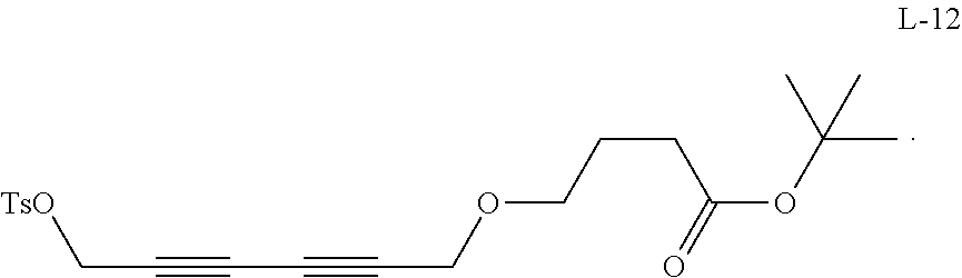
[TsO]CC#CC#CCOCCCC(OC(C)(C)C)=O
